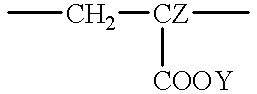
CC[CZ]([COOY])C
